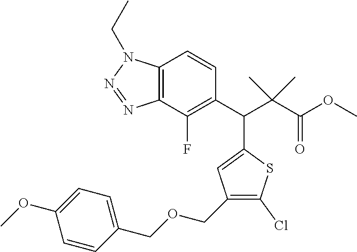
C12=C(C(F)=C(C(C(C(OC)=O)(C)C)C3=CC(COCC4=CC=C(OC)C=C4)=C(Cl)S3)C=C1)N=NN2CC
